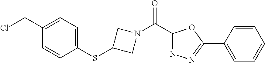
C(C1=CC=C(SC2CN(C(=O)C3=NN=C(C4=CC=CC=C4)O3)C2)C=C1)Cl
